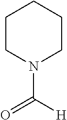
C1CN(C([H])=O)CCC1
